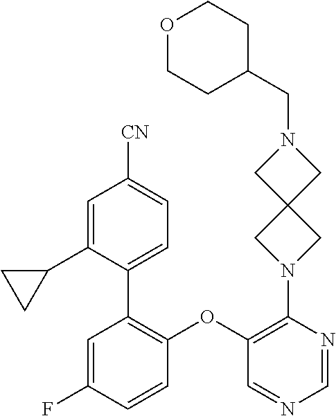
C1=C(F)C=CC(OC2=C(N3CC4(C3)CN(CC3CCOCC3)C4)N=CN=C2)=C1C1=CC=C([CN])C=C1C1CC1
